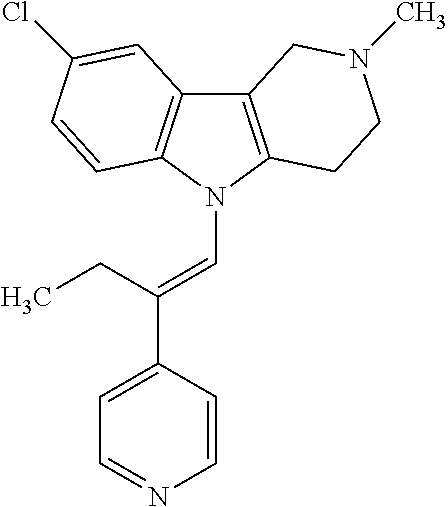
C12=C(N(C=C(C3=CC=NC=C3)CC)C3=C1C=C(Cl)C=C3)CCN(C)C2
